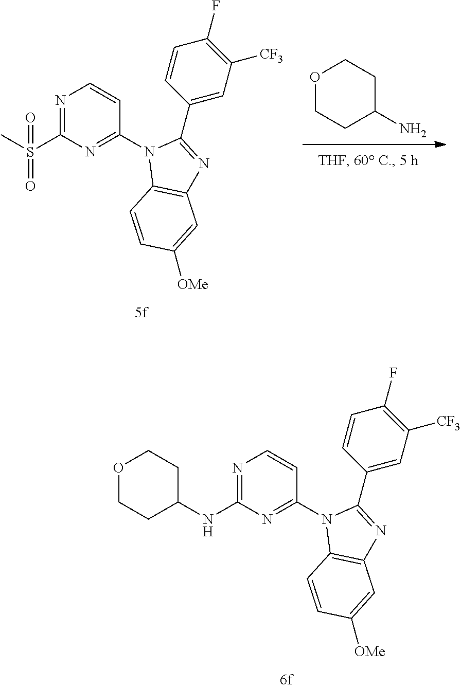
N1=C(NC2CCOCC2)N=C(N2C3=C(N=C2C2=CC([CF3])=C(F)C=C2)C=C([OMe])C=C3)C=C1.O1CCC(N)CC1.N1=C(S(C)(=O)=O)N=C(N2C3=C(N=C2C2=CC([CF3])=C(F)C=C2)C=C([OMe])C=C3)C=C1
